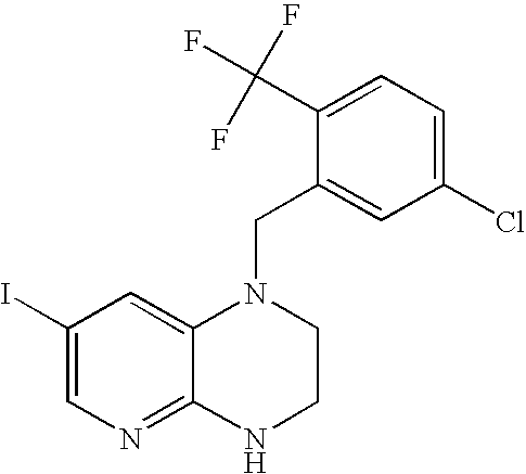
IC1=CN=C2C(=C1)N(CC1=CC(Cl)=CC=C1C(F)(F)F)CCN2
